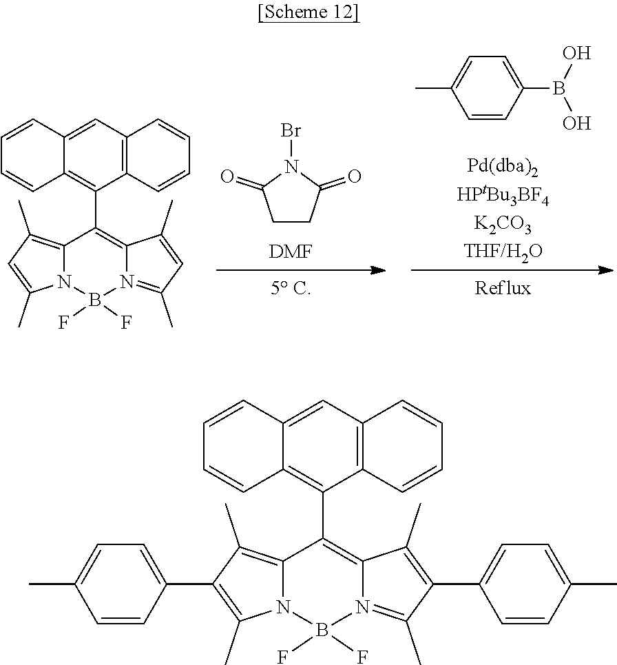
C1CC(=O)N(Br)C1=O.[DMF].C1=CC(B(O)O)=CC=C1C.C12=C(C)C=C(C)N1B(F)(F)N1=C(C)C=C(C)C1=C2C1=C2C(=CC3=C1C=CC=C3)C=CC=C2.C12=C(C)C(C3=CC=C(C)C=C3)=C(C)N1B(F)(F)N1=C(C)C(C3=CC=C(C)C=C3)=C(C)C1=C2C1=C2C(=CC3=C1C=CC=C3)C=CC=C2
